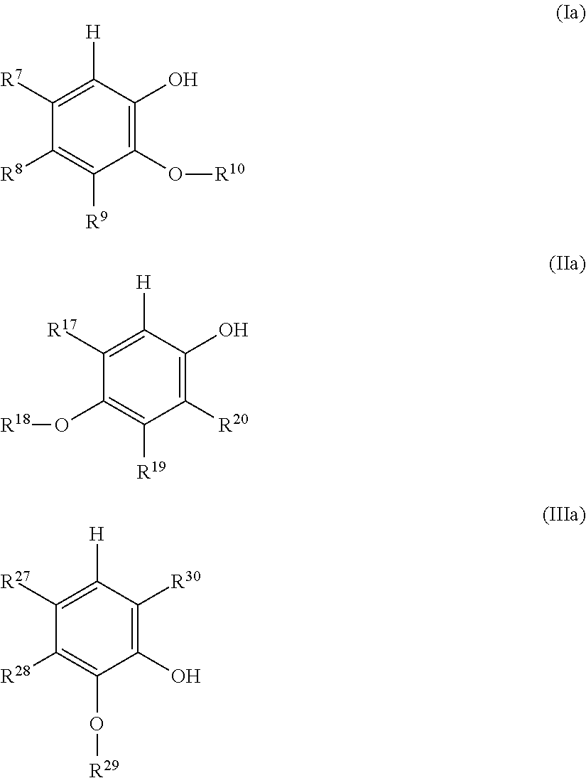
C1(O[R10])=C(O)C([H])=C([R7])C([R8])=C1[R9].C1([R20])=C(O)C([H])=C([R17])C(O[R18])=C1[R19].C1(O)=C([R30])C([H])=C([R27])C([R28])=C1O[R29]
